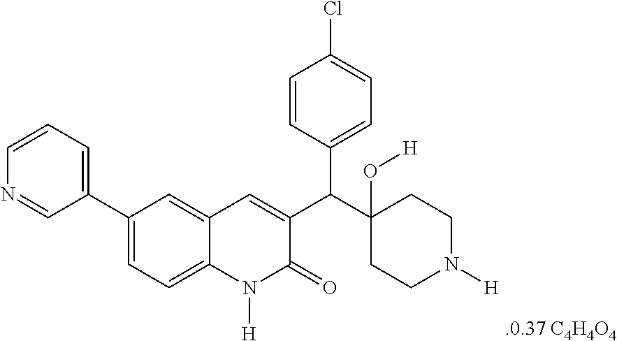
C1=CC(C(C2(O[H])CCN([H])CC2)C2=CC3=CC(C4=CC=CN=C4)=CC=C3N([H])C2=O)=CC=C1Cl
